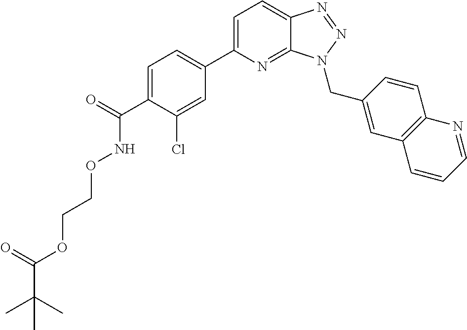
C1=C(C(=O)NOCCOC(C(C)(C)C)=O)C(Cl)=CC(C2=CC=C3C(=N2)N(CC2=CC4=C(C=C2)N=CC=C4)N=N3)=C1
